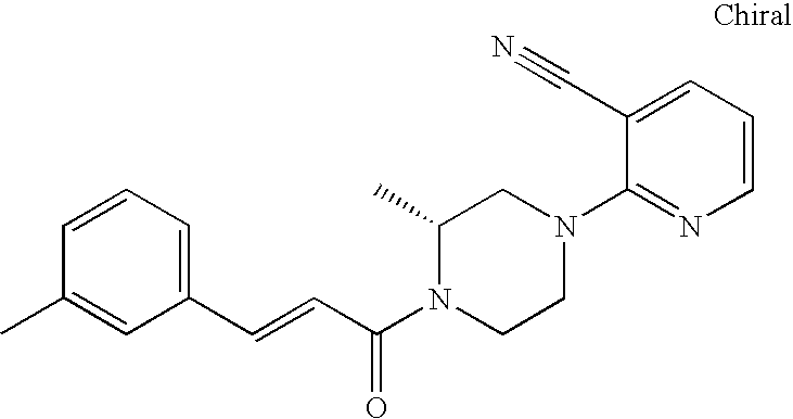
C1=CC=C(C=CC(N2CCN(C3=NC=CC=C3C#N)CC2C)=O)C=C1C
